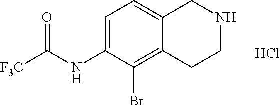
C1=C(NC([F3C])=O)C(Br)=C2C(=C1)CNCC2.Cl
